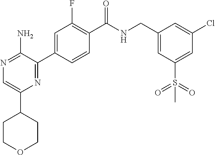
N1=C(N)C(C2=CC(F)=C(C(NCC3=CC(S(=O)(=O)C)=CC(Cl)=C3)=O)C=C2)=NC(C2CCOCC2)=C1
